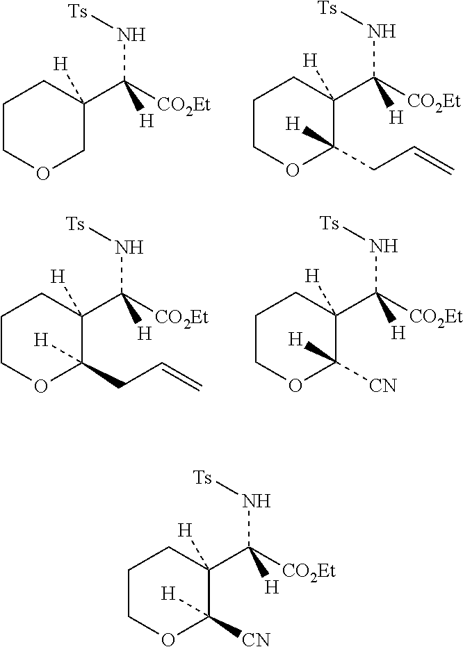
N(C([CO2Et])(C1([H])C(CC=C)([H])OCCC1)[H])[Ts].N(C([CO2Et])(C1([H])COCCC1)[H])[Ts].N(C([CO2Et])(C1([H])C(CC=C)([H])OCCC1)[H])[Ts].N(C([CO2Et])(C1([H])C([CN])([H])OCCC1)[H])[Ts].N(C([CO2Et])(C1([H])C([CN])([H])OCCC1)[H])[Ts]
